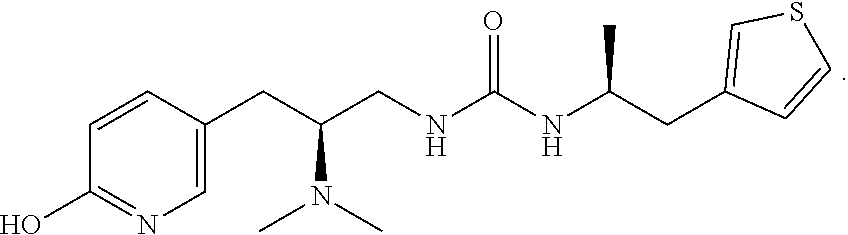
C1=C(CC(CNC(NC(CC2=CSC=C2)C)=O)N(C)C)C=CC(O)=N1
